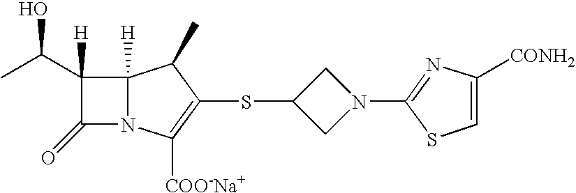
C1N(C2=NC([CONH2])=CS2)CC1SC1=C([COO-Na+])N2C(=O)C([H])(C(C)O)C2([H])C1C
